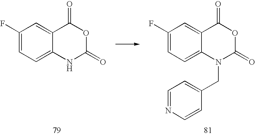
C1(F)=CC=C2C(=C1)C(=O)OC(=O)N2.C1(F)=CC=C2C(=C1)C(=O)OC(=O)N2CC1=CC=NC=C1
